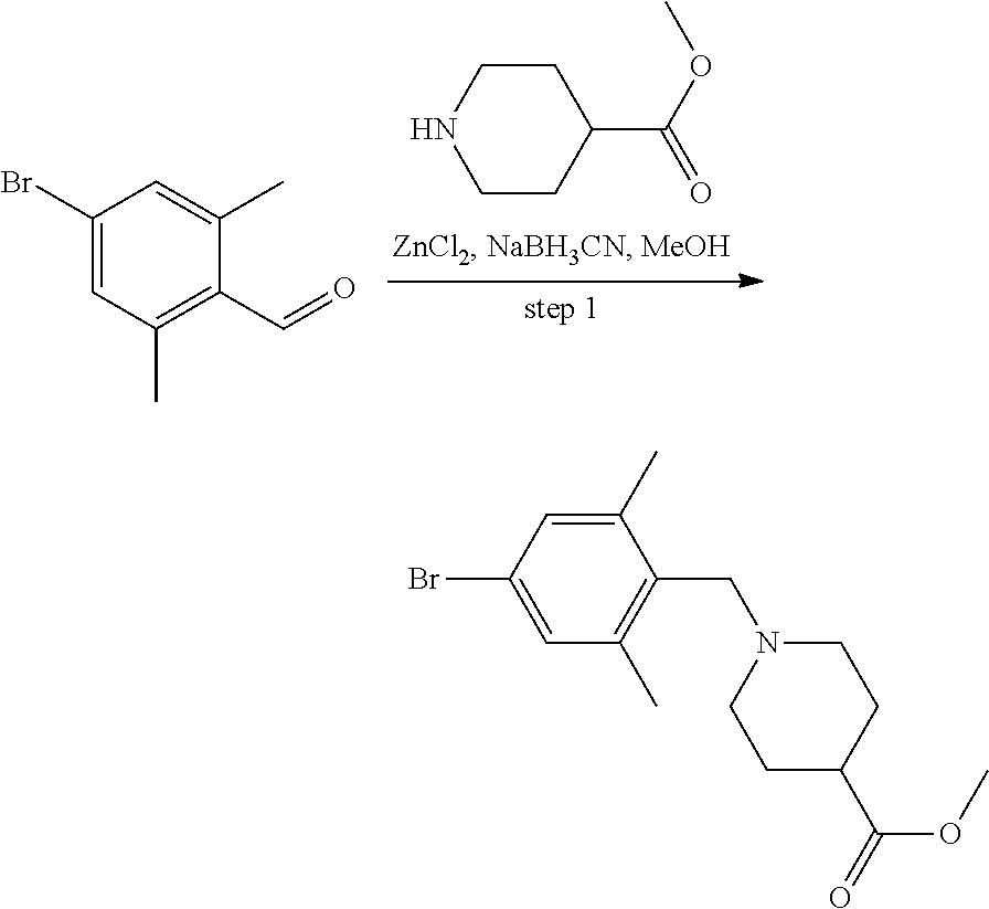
C1CC(C(OC)=O)CCN1.C1(Br)=CC(C)=C(C=O)C(C)=C1.C1=C(Br)C=C(C)C(CN2CCC(C(OC)=O)CC2)=C1C
